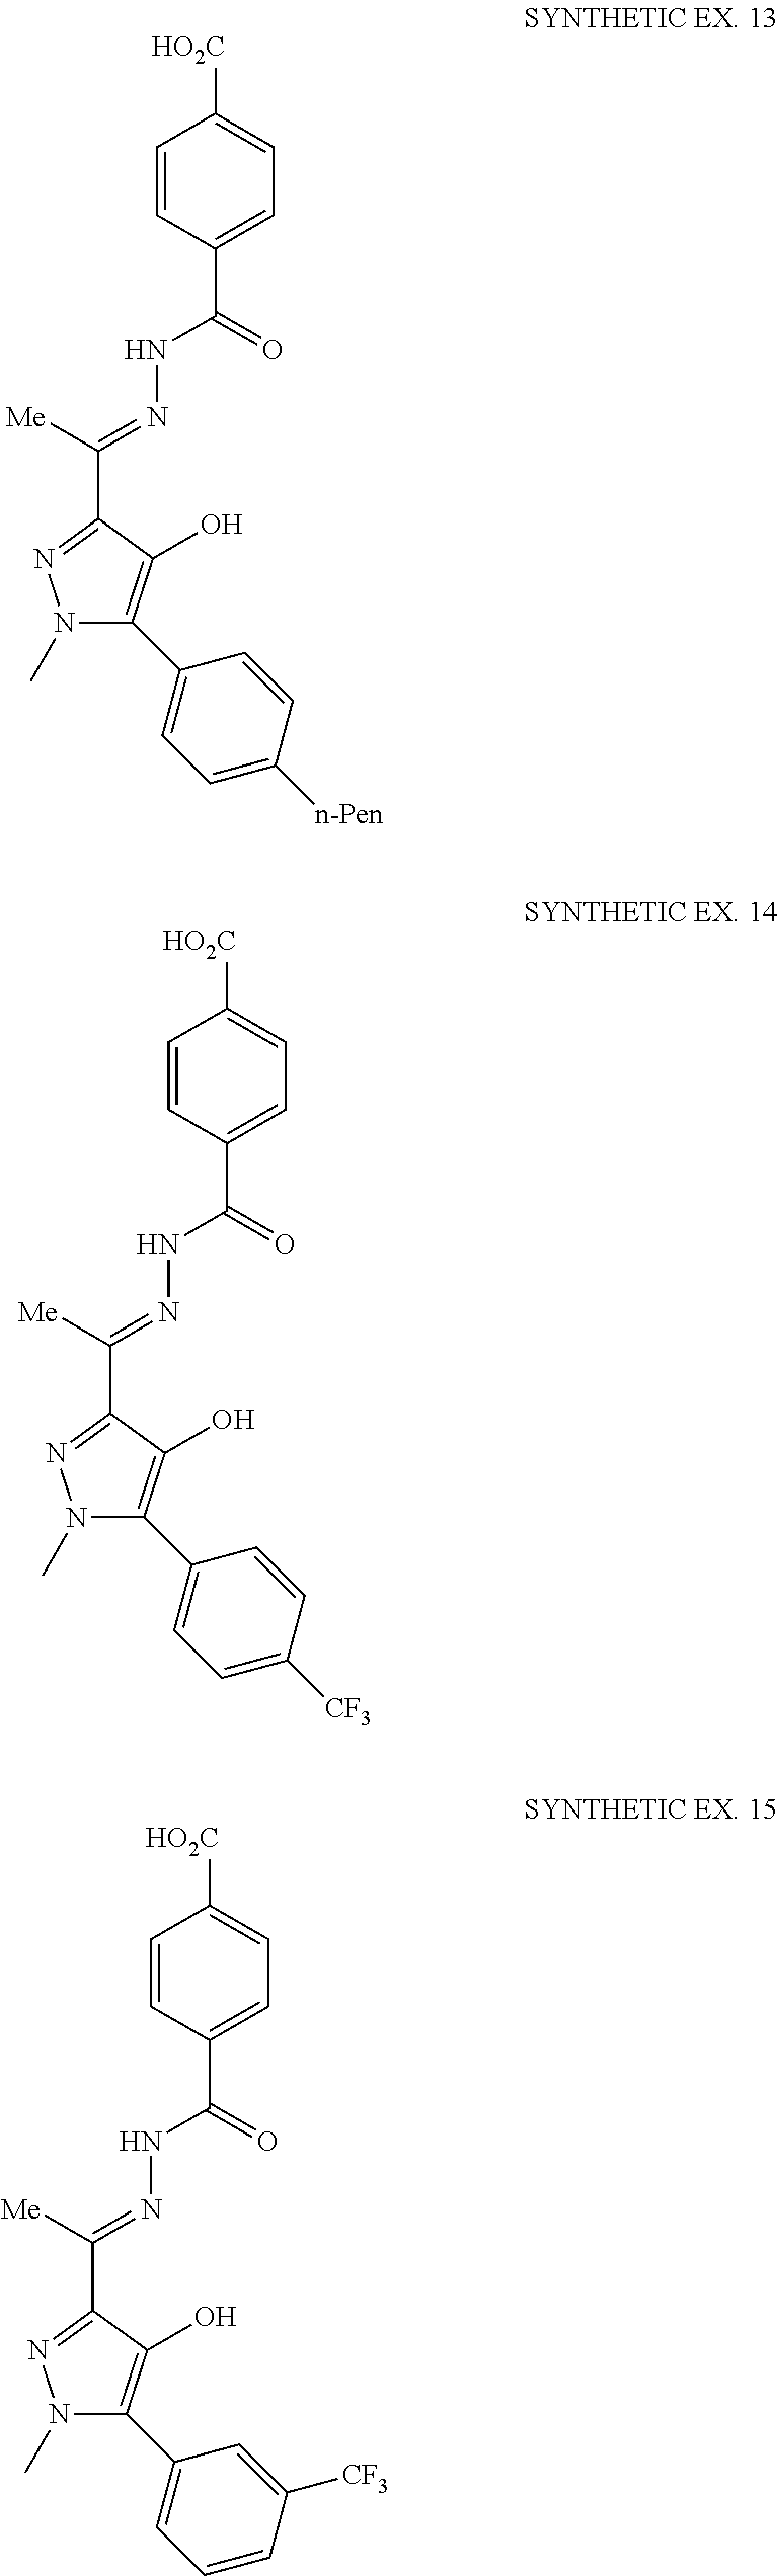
N1(C)C(C2=CC=C([n-Pen])C=C2)=C(O)C(C([Me])=NNC(C2=CC=C([HO2C])C=C2)=O)=N1.N1(C)C(C2=CC=C([CF3])C=C2)=C(O)C(C([Me])=NNC(C2=CC=C([HO2C])C=C2)=O)=N1.N1(C)C(C2=CC=CC([CF3])=C2)=C(O)C(C([Me])=NNC(C2=CC=C([HO2C])C=C2)=O)=N1
